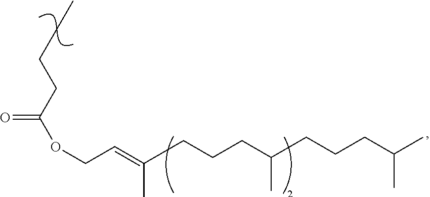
C(C=C(CCCC(C)CCCC(C)C)C)OC(=O)CCCC
